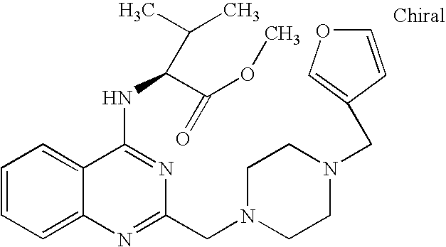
C1=CC=C2C(=C1)C(NC(C(OC)=O)C(C)C)=NC(CN1CCN(CC3=COC=C3)CC1)=N2
